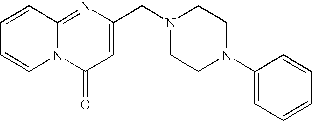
N12C(=NC(CN3CCN(C4=CC=CC=C4)CC3)=CC1=O)C=CC=C2
